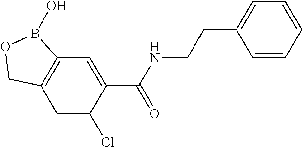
C12=C(C=C(Cl)C(C(NCCC3=CC=CC=C3)=O)=C1)COB2O
